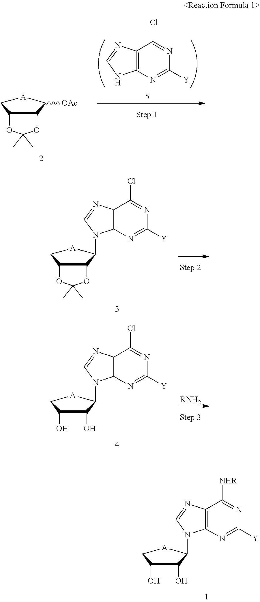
C12=C(N=C([Y])N=C1Cl)NC=N2.C12C(C[A]C1[OAc])OC(C)(C)O2.C12C(C[A]C1N1C3=C(C(Cl)=NC([Y])=N3)N=C1)OC(C)(C)O2.[RNH2].C1(O)C(O)C[A]C1N1C2=C(C(Cl)=NC([Y])=N2)N=C1.C1(O)C(O)C[A]C1N1C2=C(C([NHR])=NC([Y])=N2)N=C1
